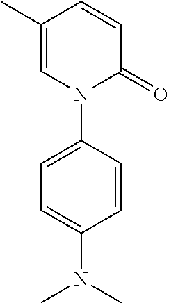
C1(C)=CN(C2=CC=C(N(C)C)C=C2)C(=O)C=C1
